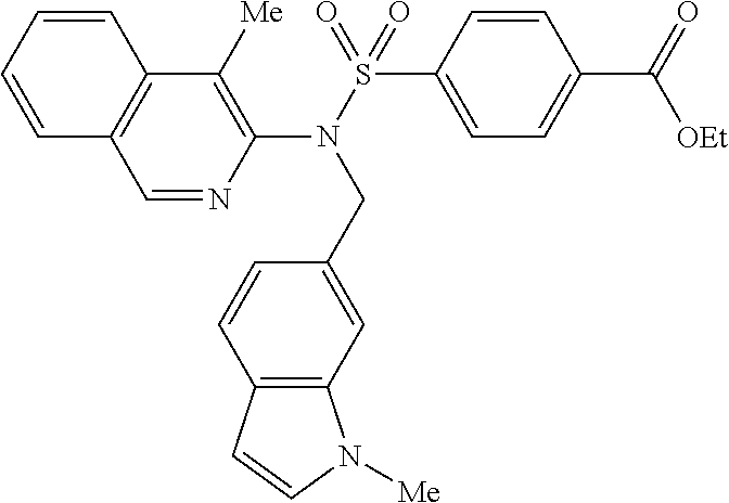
C1=NC(N(S(=O)(C2=CC=C(C(=O)[OEt])C=C2)=O)CC2=CC3=C(C=C2)C=CN3[Me])=C([Me])C2=C1C=CC=C2
